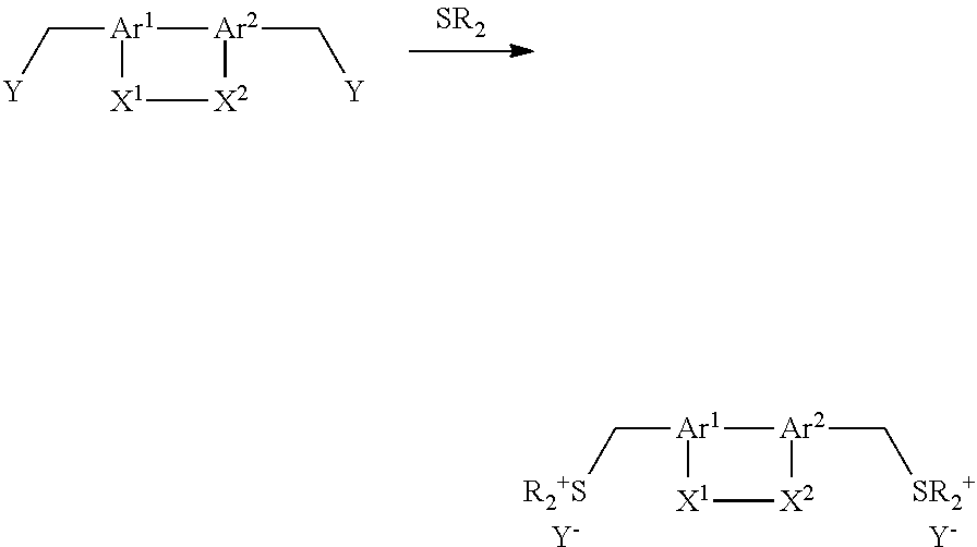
C([Ar1]1[X1][X2][Ar2]1C[Y])[Y].C([Ar1]1[X1][X2][Ar2]1C[SR2+])[R2+S].[Y].[Y]
